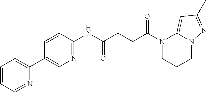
C1=CC(C)=NC(C2=CN=C(NC(CCC(N3CCCN4C3=CC(C)=N4)=O)=O)C=C2)=C1
